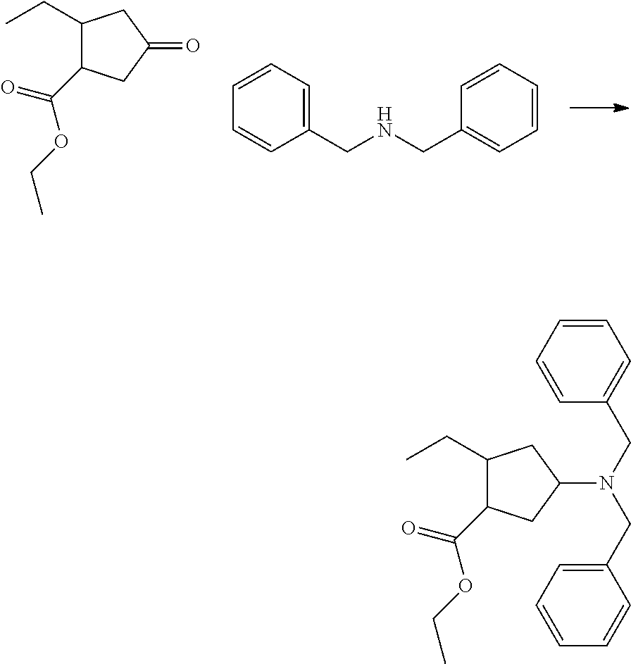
C1(CC)C(C(OCC)=O)CC(=O)C1.C1(CNCC2=CC=CC=C2)=CC=CC=C1.C1(CC)C(C(OCC)=O)CC(N(CC2=CC=CC=C2)CC2=CC=CC=C2)C1
